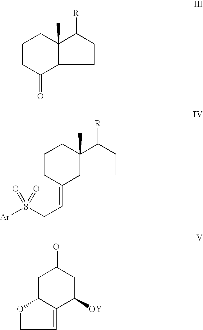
C1CC(=O)C2C(C)(C1)C([R])CC2.C1CC(=CCS([Ar])(=O)=O)C2C(C)(C1)C([R])CC2.C1OC2C(=C1)C([OY])CC(=O)C2
